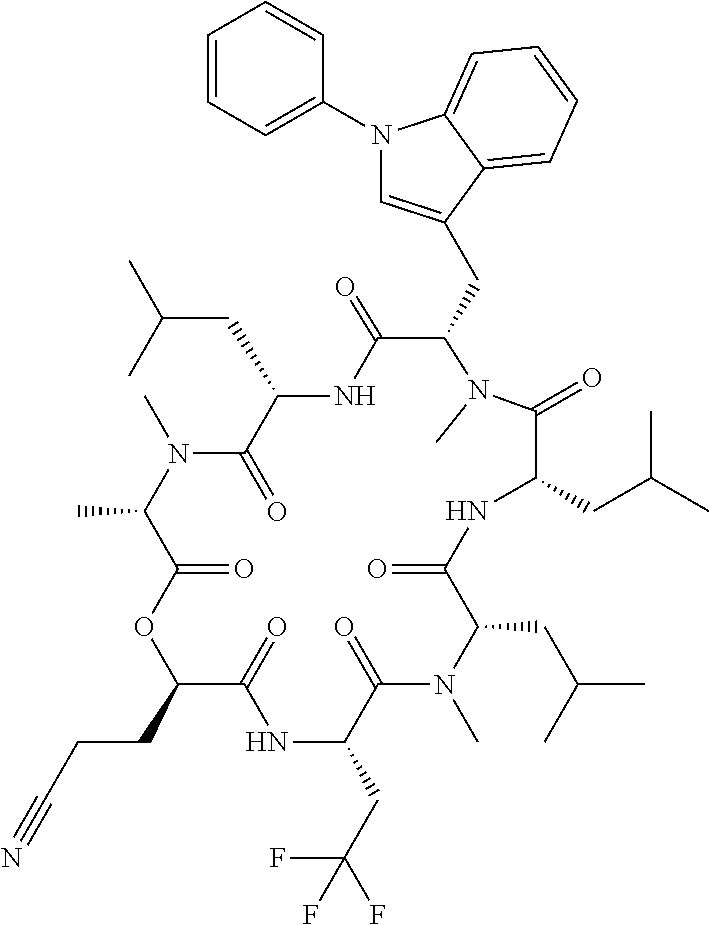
C(C1C(=O)NC(CC(C)C)C(=O)N(C)C(C)C(=O)OC(CCC#N)C(=O)NC(CC(F)(F)F)C(=O)N(C)C(CC(C)C)C(=O)NC(CC(C)C)C(=O)N1C)C1=CN(C2=CC=CC=C2)C2=CC=CC=C12
